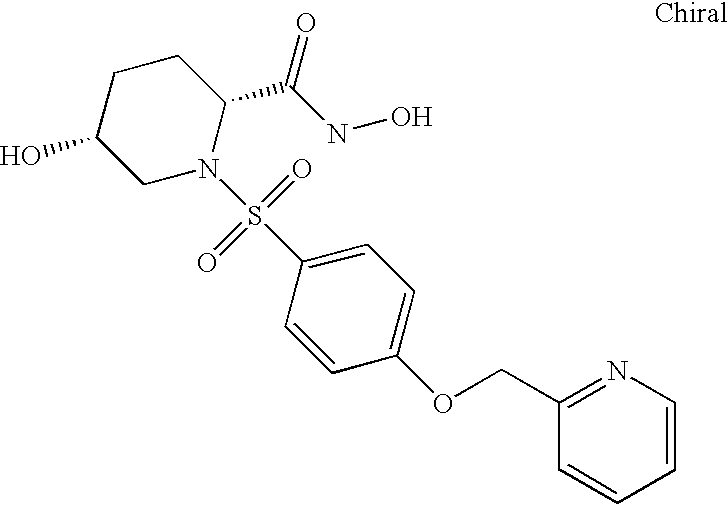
C1C(O)CN(S(C2=CC=C(OCC3=NC=CC=C3)C=C2)(=O)=O)C(C(NO)=O)C1
